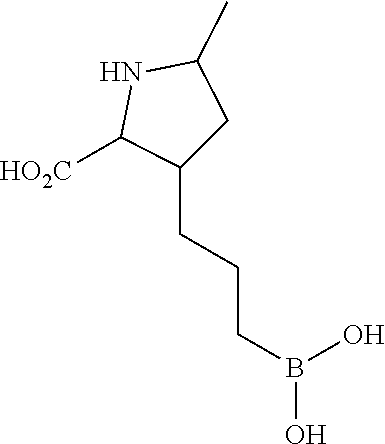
B(O)(CCCC1CC(C)NC1[HO2C])O
